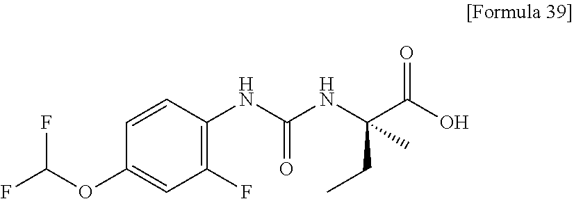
C1(F)=C(NC(NC(C(O)=O)(CC)C)=O)C=CC(OC(F)F)=C1
